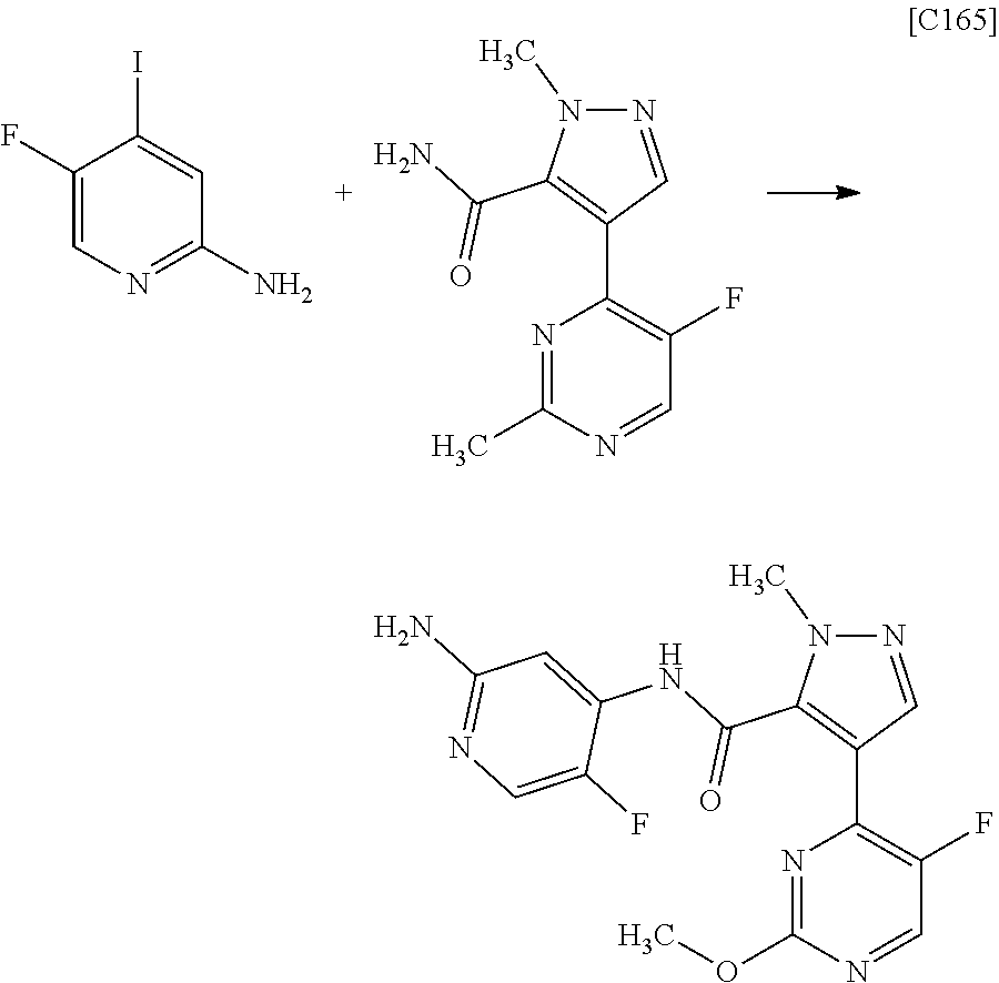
C1(F)=CN=C(N)C=C1I.N1=CC(C2=C(F)C=NC(C)=N2)=C(C(N)=O)N1C.N1=CC(C2=C(F)C=NC(OC)=N2)=C(C(NC2=CC(N)=NC=C2F)=O)N1C
